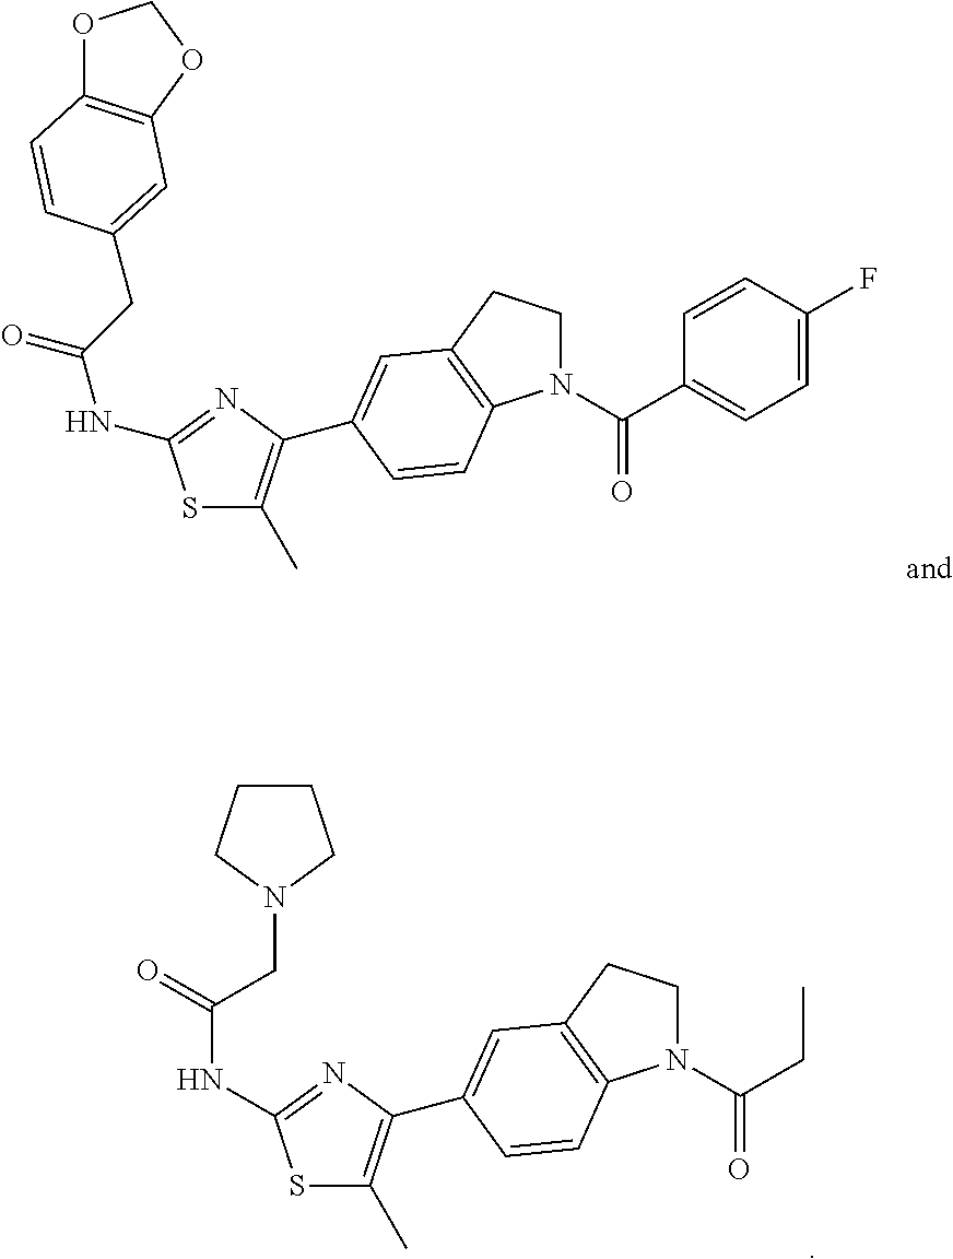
C1CCN(CC(NC2=NC(C3=CC4=C(N(C(CC)=O)CC4)C=C3)=C(C)S2)=O)C1.N1(C(C2=CC=C(F)C=C2)=O)CCC2=C1C=CC(C1=C(C)SC(NC(=O)CC3=CC4=C(OCO4)C=C3)=N1)=C2
